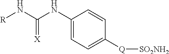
[R]NC(NC1=CC=C([Q][SO2NH2])C=C1)=[X]
